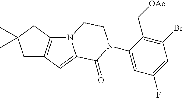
C12=C(CC(C)(C)C1)N1C(=C2)C(=O)N(C2=CC(F)=CC(Br)=C2C[OAc])CC1
